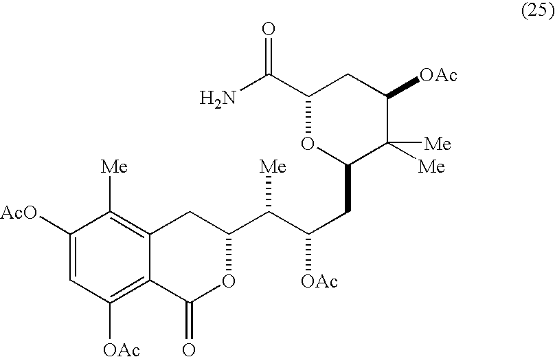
NC(C1OC(CC(C(C2CC3=C([Me])C([AcO])=CC([OAc])=C3C(=O)O2)[Me])[OAc])C([Me])([Me])C([OAc])C1)=O
